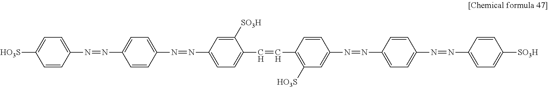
C1=CC(N=NC2=CC=C(N=NC3=CC=C(C=CC4=C([HO3S])C=C(N=NC5=CC=C(N=NC6=CC=C([SO3H])C=C6)C=C5)C=C4)C([SO3H])=C3)C=C2)=CC=C1[HO3S]
